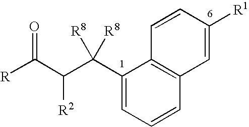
C1(C(C([R2])C([R])=O)([R8])[R8])=CC=CC2=C1C=CC([R1])=C2
